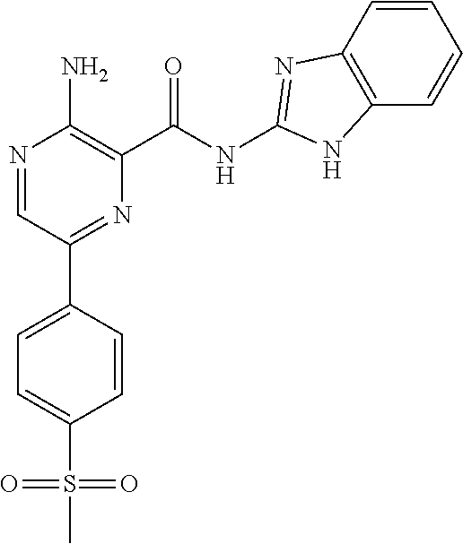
C1=CC(C2=NC(C(NC3=NC4=C(C=CC=C4)N3)=O)=C(N)N=C2)=CC=C1S(C)(=O)=O
